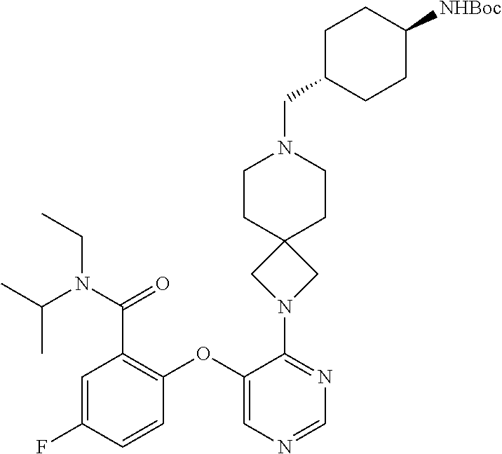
C1(OC2=C(C(=O)N(C(C)C)CC)C=C(F)C=C2)=CN=CN=C1N1CC2(C1)CCN(CC1CCC([NHBoc])CC1)CC2
